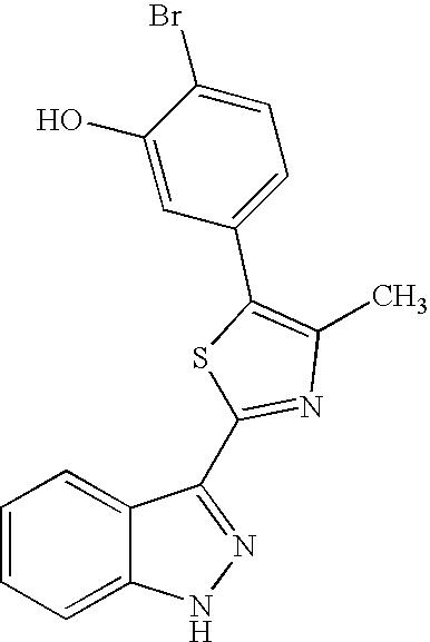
C1=CC=C2C(=C1)NN=C2C1=NC(C)=C(C2=CC=C(Br)C(O)=C2)S1
